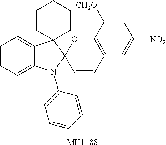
C1=CC=C2C(=C1)C1(C3(N2C2=CC=CC=C2)C=CC2=C(O3)C([CH3O])=CC([NO2])=C2)CCCCC1.[MH1188]
